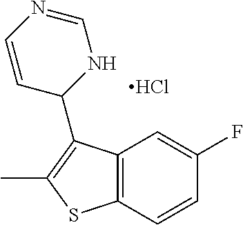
C12=C(C=CC(F)=C1)SC(C)=C2C1NC=NC=C1.Cl
